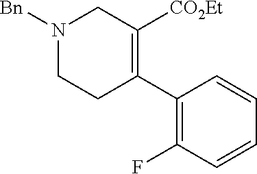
C1(C2=C([CO2Et])CN([Bn])CC2)=C(F)C=CC=C1
